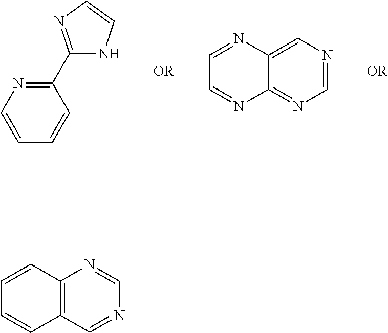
C1(C2=NC=CN2)=NC=CC=C1.C1=NC=C2C(=N1)N=CC=N2.N1=CC2=C(N=C1)C=CC=C2
